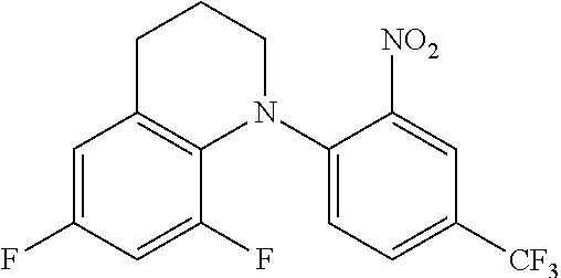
C1=C(F)C=C(F)C2=C1CCCN2C1=CC=C([CF3])C=C1[NO2]
